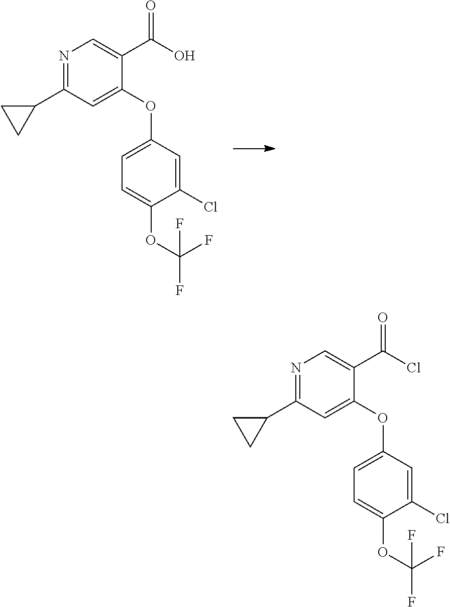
O(C1=CC(C2CC2)=NC=C1C(O)=O)C1=CC=C(OC(F)(F)F)C(Cl)=C1.O(C1=CC(C2CC2)=NC=C1C(Cl)=O)C1=CC=C(OC(F)(F)F)C(Cl)=C1
